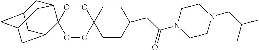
C1CC(CC(N2CCN(CC(C)C)CC2)=O)CCC12OOC1(OO2)C2CC3CC(CC1C3)C2
